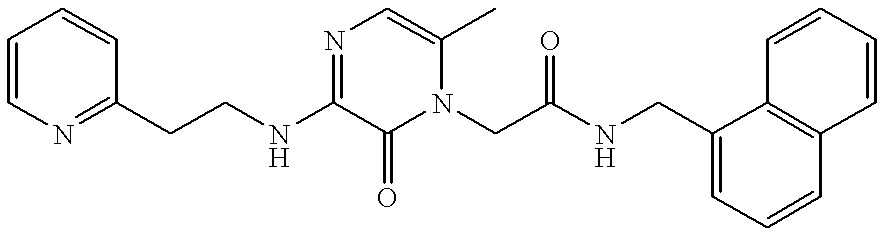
C1=CN=C(CCNC2=NC=C(C)N(CC(NCC3=CC=CC4=C3C=CC=C4)=O)C2=O)C=C1
